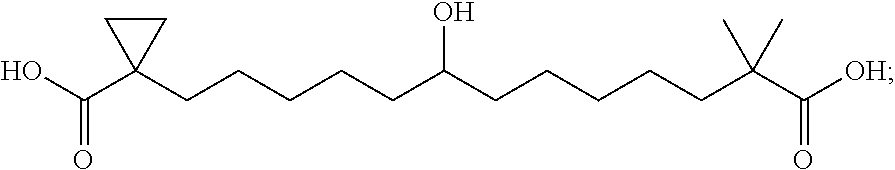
O=C(C1(CCCCCC(CCCCCC(C([OH])=O)(C)C)O)CC1)O
